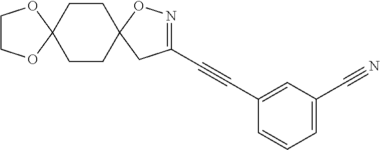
C12(CCC3(CC1)CC(C#CC1=CC(C#N)=CC=C1)=NO3)OCCO2
